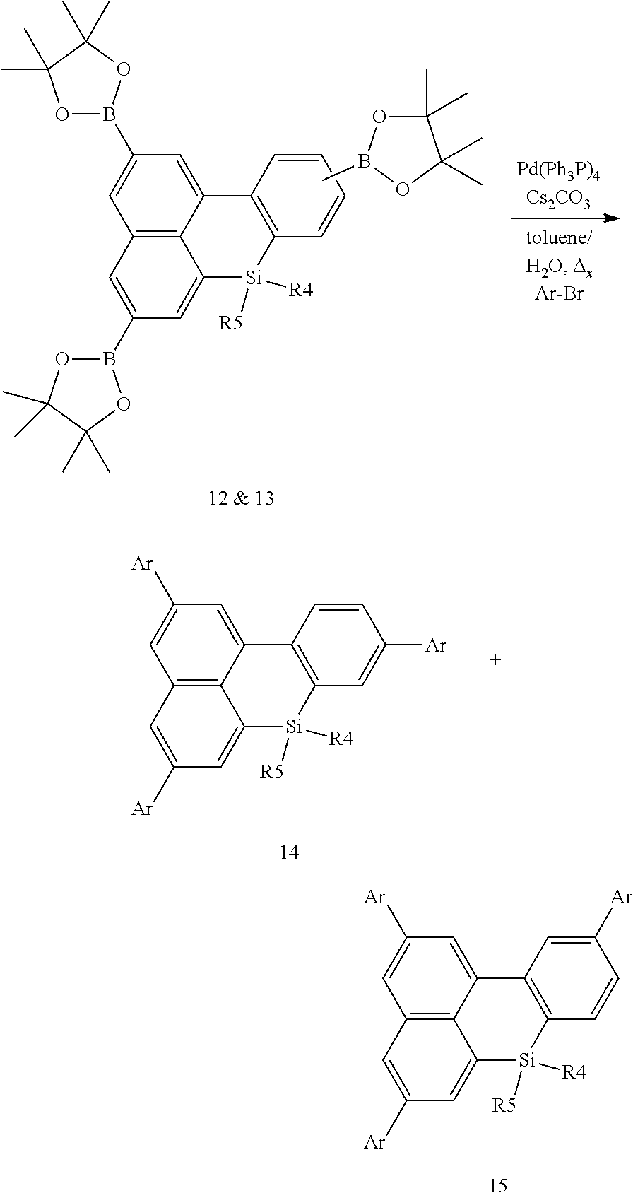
C12=C3C(=CC([Ar])=C1)C1=C(C=CC([Ar])=C1)[Si]([R5])([R4])C3=CC([Ar])=C2.C12=C3C(=CC(B4OC(C)(C)C(C)(C)O4)=C1)C1=C(C=CC=C1)[Si]([R5])([R4])C3=CC(B1OC(C)(C)C(C)(C)O1)=C2.CB1OC(C)(C)C(C)(C)O1.C12=C3C(=CC([Ar])=C1)C1=C(C=C([Ar])C=C1)[Si]([R5])([R4])C3=CC([Ar])=C2
